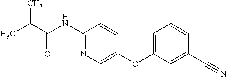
C1(NC(C(C)C)=O)=NC=C(OC2=CC=CC(C#N)=C2)C=C1
